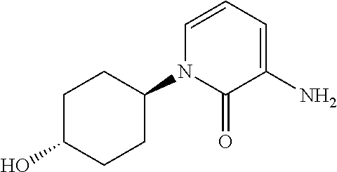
OC1CCC(N2C(=O)C(N)=CC=C2)CC1
